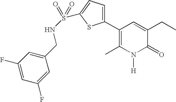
C1=C(CNS(=O)(=O)C2=CC=C(C3=C(C)N([H])C(=O)C(CC)=C3)S2)C=C(F)C=C1F
